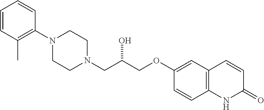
C1=CC(C)=C(N2CCN(CC(COC3=CC4=C(C=C3)NC(=O)C=C4)O)CC2)C=C1
